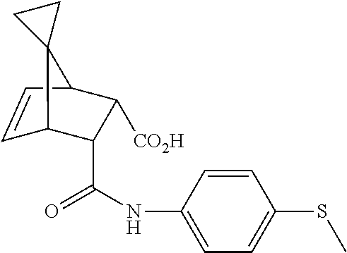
C1=CC2C([CO2H])C(C(=O)NC3=CC=C(SC)C=C3)C1C21CC1
